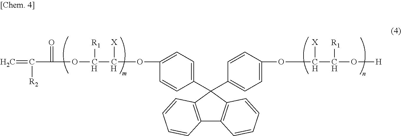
O(C(C([R1])OC(=O)C([R2])=C)[X])C1=CC=C(C2(C3=CC=C(OC([X])C([R1])O[H])C=C3)C3=C(C4=C2C=CC=C4)C=CC=C3)C=C1
